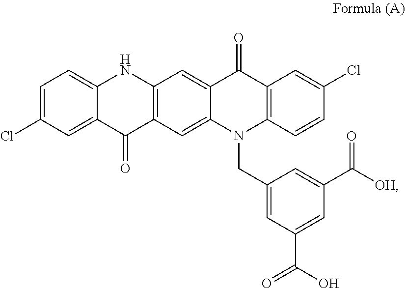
C1=C(Cl)C=C2C(=C1)NC1=C(C2=O)C=C2C(=C1)C(=O)C1=C(N2CC2=CC(C(O)=O)=CC(C([OH])=O)=C2)C=CC(Cl)=C1
